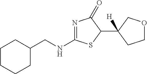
N1=C(NCC2CCCCC2)SC(C2([H])CCOC2)C1=O
